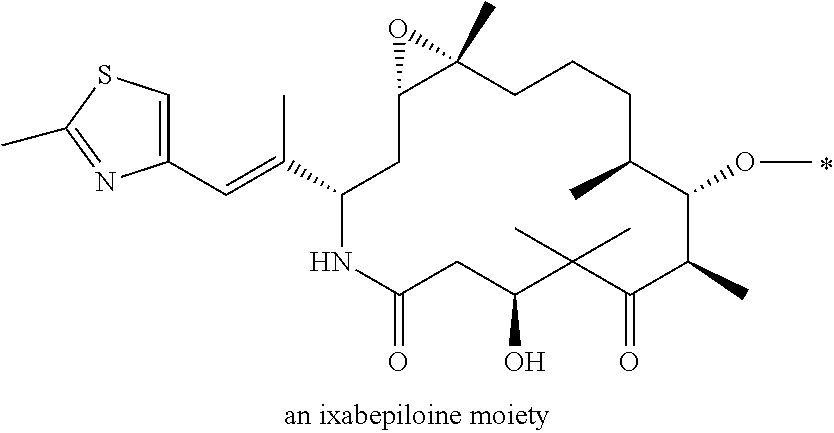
C1(C=C(C)C2NC(=O)CC(O)C(C)(C)C(=O)C(C)C(OC)C(C)CCCC3(C)C(C2)O3)=CSC(C)=N1
